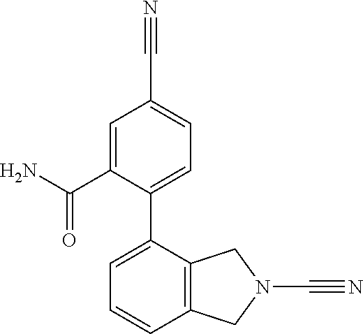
C1=C(C(N)=O)C(C2=CC=CC3=C2CN(C#N)C3)=CC=C1C#N
